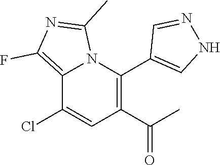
C12=C(F)N=C(C)N1C(C1=CNN=C1)=C(C(C)=O)C=C2Cl
